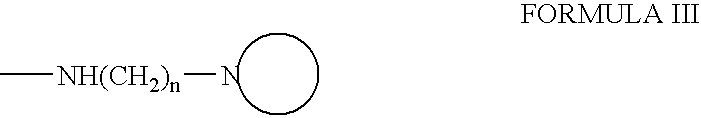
[NH(CH2)n](C)N
